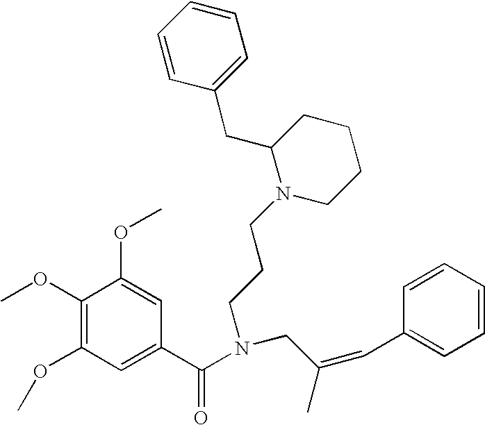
C1(OC)=C(OC)C=C(C(N(CCCN2CCCCC2CC2=CC=CC=C2)CC(=CC2=CC=CC=C2)C)=O)C=C1OC
